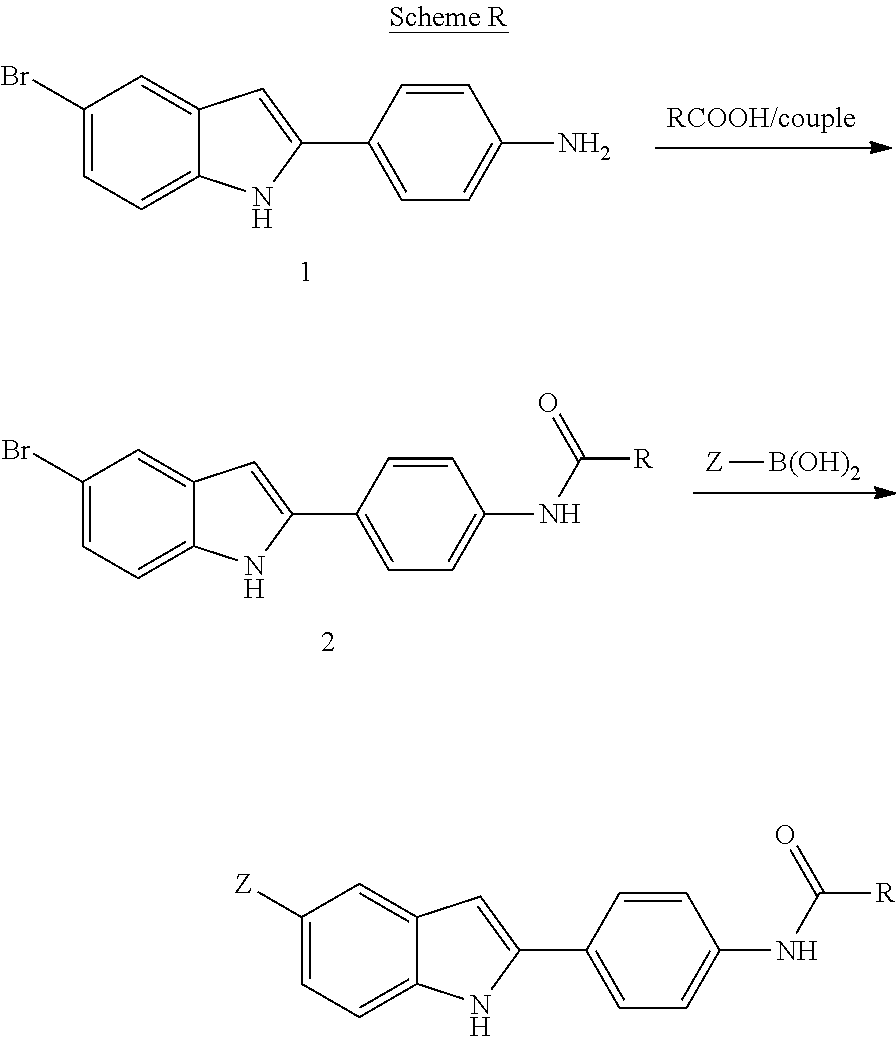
[RCOOH/couple].C1=C(Br)C=C2C(=C1)NC(C1=CC=C(N)C=C1)=C2.[Z][B(OH)2].C1=C(Br)C=C2C(=C1)NC(C1=CC=C(NC([R])=O)C=C1)=C2.C1=C([Z])C=C2C(=C1)NC(C1=CC=C(NC([R])=O)C=C1)=C2
